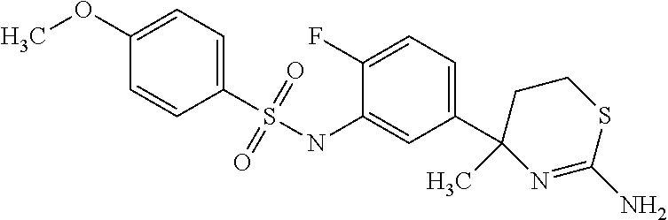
C1(S(NC2=CC(C3(C)N=C(N)SCC3)=CC=C2F)(=O)=O)=CC=C(OC)C=C1
